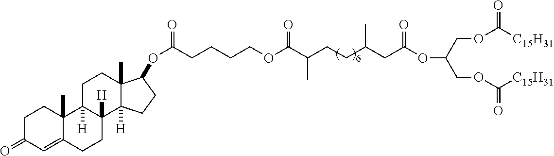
C(COC([C15H31])=O)(COC([C15H31])=O)OC(=O)CC(CCC(C(OCCCCC(OC1C2(C)C([H])(CC1)C1([H])C([H])(CC2)C2(C)C(=CC(=O)CC2)CC1)=O)=O)C)C
